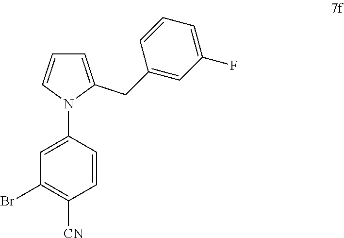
C1=C(N2C=CC=C2CC2=CC(F)=CC=C2)C=CC([CN])=C1Br
